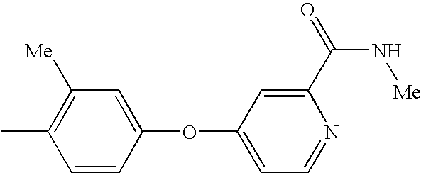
C1=CC(OC2=CC=NC(C(=O)N[Me])=C2)=CC([Me])=C1C
